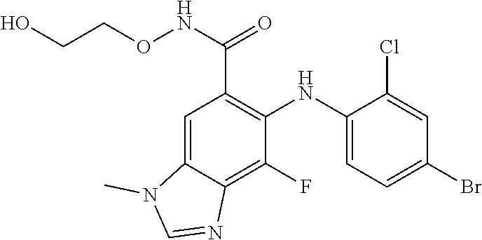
OCCONC(=O)C1=C(NC2=CC=C(Br)C=C2Cl)C(F)=C2C(=C1)N(C)C=N2
